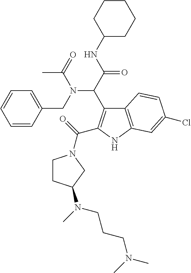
C1=CC(CN(C(C(=O)NC2CCCCC2)C2=C(C(=O)N3CCC(N(C)CCCN(C)C)C3)NC3=C2C=CC(Cl)=C3)C(=O)C)=CC=C1
